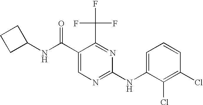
N(C(C1=CN=C(NC2=CC=CC(Cl)=C2Cl)N=C1C(F)(F)F)=O)C1CCC1
